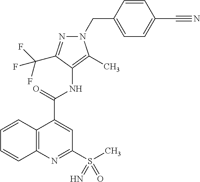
C(C1=CC=C(CN2N=C(C(F)(F)F)C(NC(C3=CC(S(C)(=O)=N)=NC4=C3C=CC=C4)=O)=C2C)C=C1)#N
